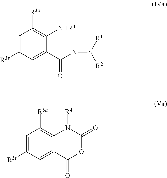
C1=C(C(N=S([R1])[R2])=O)C([NHR4])=C([R3a])C=C1[R3b].C1=C2C(=C([R3a])C=C1[R3b])N([R4])C(=O)OC2=O
